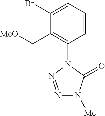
C1=CC=C(Br)C(C[MeO])=C1N1N=NN([Me])C1=O
